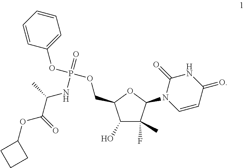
C1(O)C(F)(C)C(N2C=CC(=O)NC2=O)OC1COP(OC1=CC=CC=C1)(=O)NC(C)C(=O)OC1CCC1
